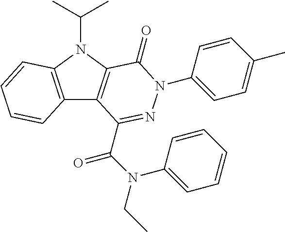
C12=C(N(C(C)C)C3=C1C(C(N(CC)C1=CC=CC=C1)=O)=NN(C1=CC=C(C)C=C1)C3=O)C=CC=C2
